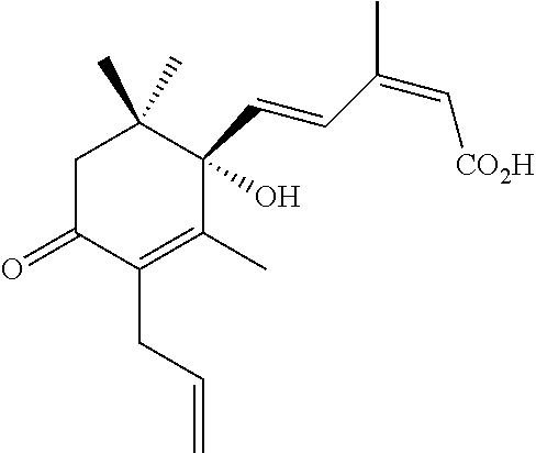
C1C(=O)C(CC=C)=C(C)C(C=CC(=C[CO2H])C)(O)C1(C)C
